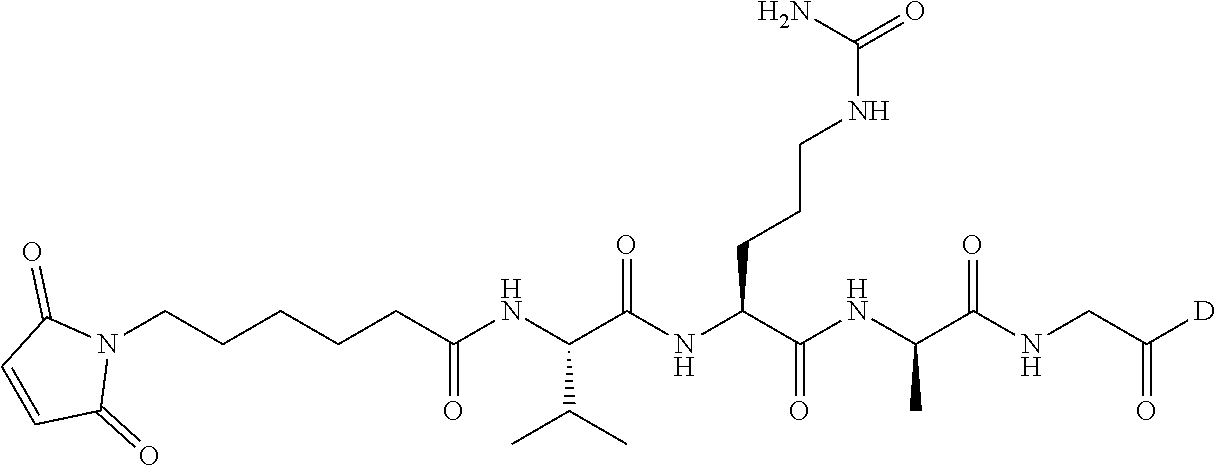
C(C(NC(C(NC(C(NCC([D])=O)=O)C)=O)CCCNC(=O)N)=O)(NC(=O)CCCCCN1C(=O)C=CC1=O)C(C)C
